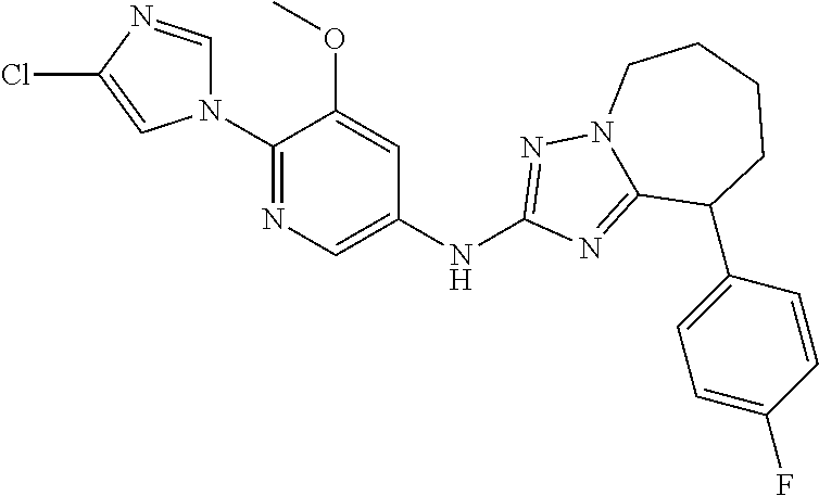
N1(C2=NC=C(NC3=NN4C(=N3)C(C3=CC=C(F)C=C3)CCCC4)C=C2OC)C=NC(Cl)=C1
